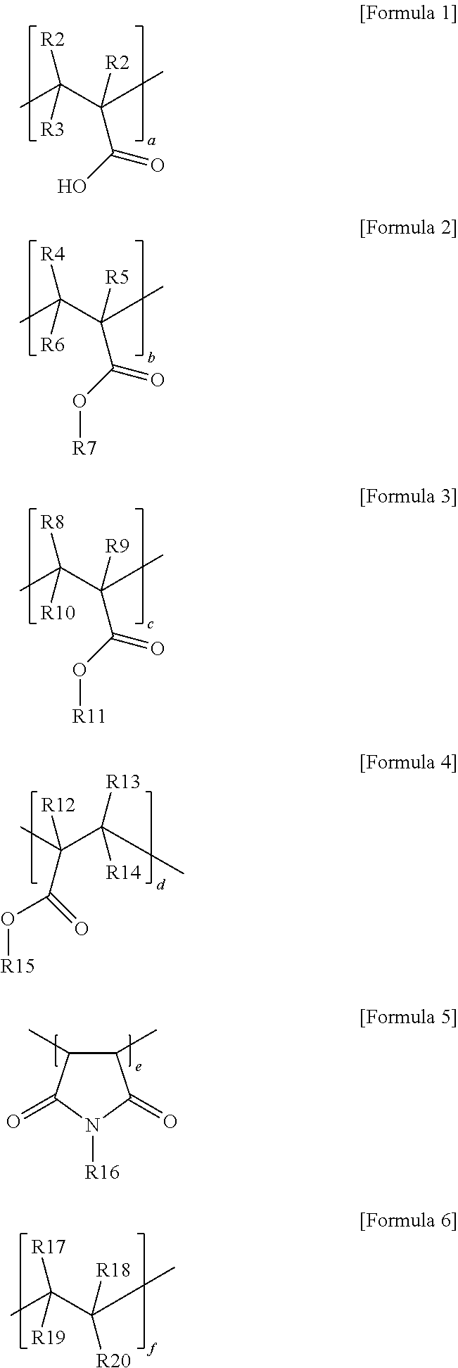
CC(C(C)([R2])C(O)=O)([R2])[R3].CC(C(C)([R5])C(O[R7])=O)([R4])[R6].CC(C(C)([R9])C(O[R11])=O)([R8])[R10].CC(C(C)([R13])[R14])([R12])C(=O)O[R15].C1(C)C(C)C(=O)N([R16])C1=O.CC(C(C)([R18])[R20])([R17])[R19]
